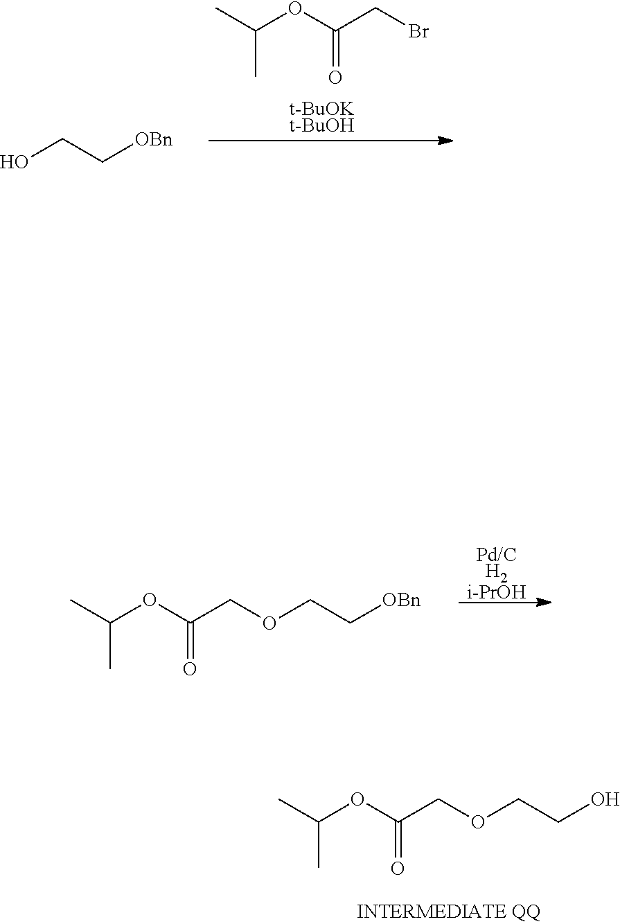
C(COCC(OC(C)C)=O)O.[t-BuOKt-BuOH].BrCC(OC(C)C)=O.C(CO)[OBn].C(COCC(OC(C)C)=O)[OBn].[Pd/CH2i-PrOH]
